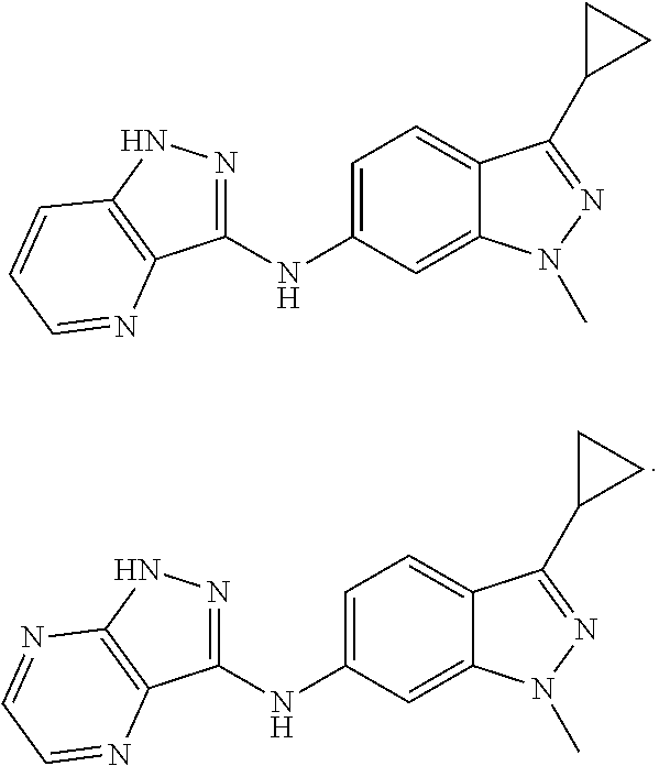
C1(NC2=CC=C3C(=C2)N(C)N=C3C2CC2)=NNC2=C1N=CC=N2.C1(NC2=CC=C3C(=C2)N(C)N=C3C2CC2)=NNC2=C1N=CC=C2
